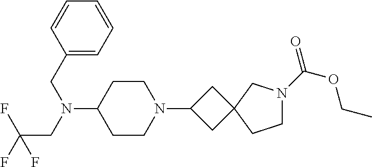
C1CC(N(CC(F)(F)F)CC2=CC=CC=C2)CCN1C1CC2(C1)CN(C(=O)OCC)CC2
